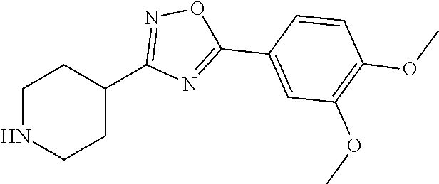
N1CCC(C2=NOC(C3=CC(OC)=C(OC)C=C3)=N2)CC1
